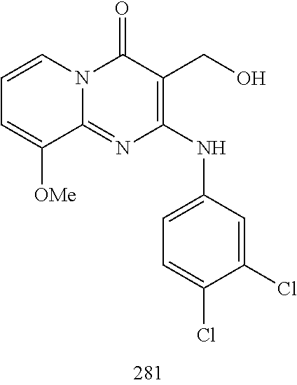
C1=CC=C([OMe])C2=NC(NC3=CC=C(Cl)C(Cl)=C3)=C(CO)C(=O)N12
